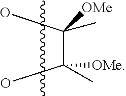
C(C([OMe])(C)O)(C)([OMe])O
